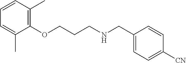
C1(OCCCNCC2=CC=C([CN])C=C2)=C(C)C=CC=C1C
